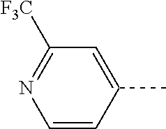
C1=CC(C)=CC([F3C])=N1
